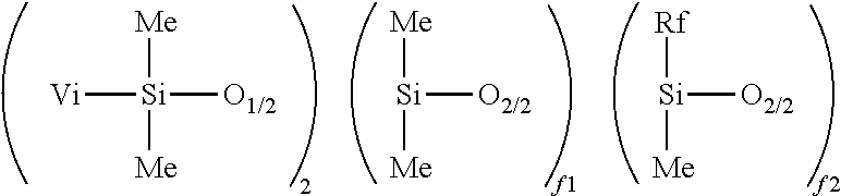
[Vi][Si]([O1/2])([Me])[Me].[Si]([O2/2])([Me])[Me].[Si]([O2/2])([Rf])[Me]
